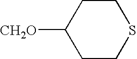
[CH2O]C1CCSCC1
